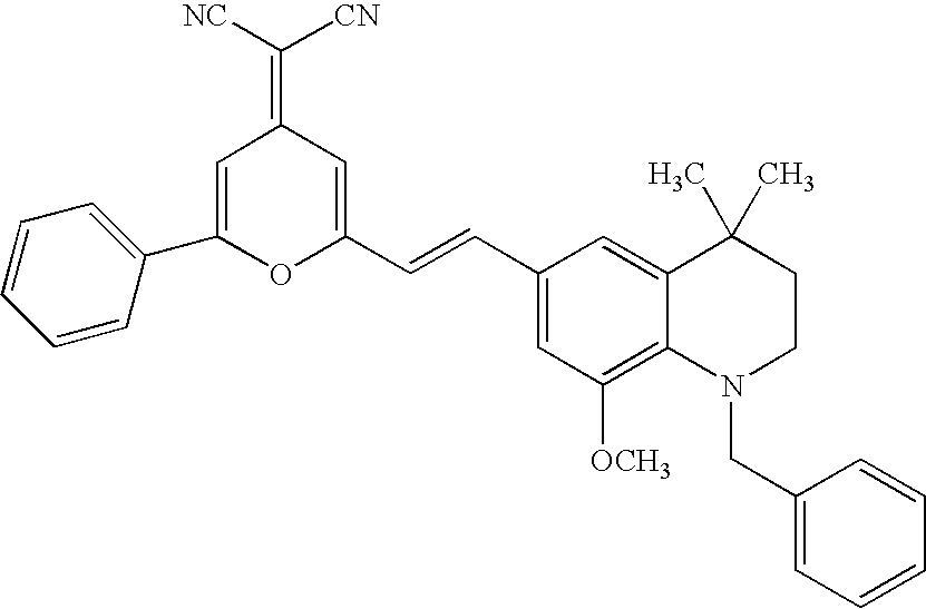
C1(C=CC2=CC(=C([NC])[CN])C=C(C3=CC=CC=C3)O2)=CC([OCH3])=C2C(=C1)C(C)(C)CCN2CC1=CC=CC=C1
